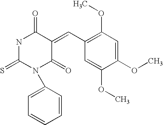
S=C1NC(=O)C(=CC2=C(OC)C=C(OC)C(OC)=C2)C(=O)N1C1=CC=CC=C1
